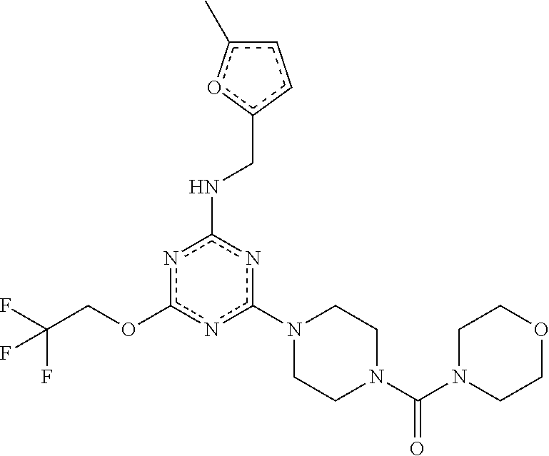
c1(N2CCN(C(N3CCOCC3)=O)CC2)nc(NCc2ccc(C)o2)nc(OCC(F)(F)F)n1
